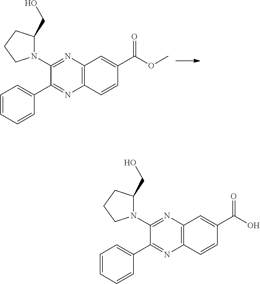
C12=C(C=CC(C(OC)=O)=C1)N=C(C1=CC=CC=C1)C(N1C(CO)CCC1)=N2.C12=C(C=CC(C(O)=O)=C1)N=C(C1=CC=CC=C1)C(N1C(CO)CCC1)=N2
